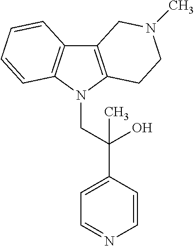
C12=C(N(CC(C3=CC=NC=C3)(O)C)C3=C1C=CC=C3)CCN(C)C2
